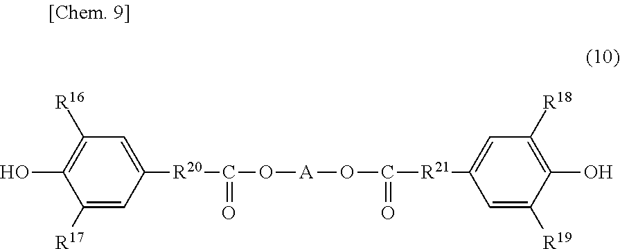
C1([R19])=CC([R21]C(O[A]OC([R20]C2=CC([R16])=C(O)C([R17])=C2)=O)=O)=CC([R18])=C1O
